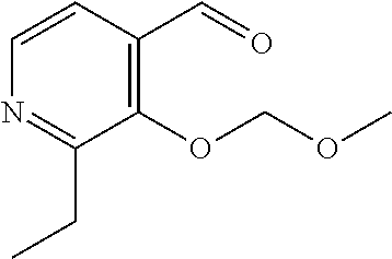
C1(OCOC)=C(C=O)C=CN=C1CC
